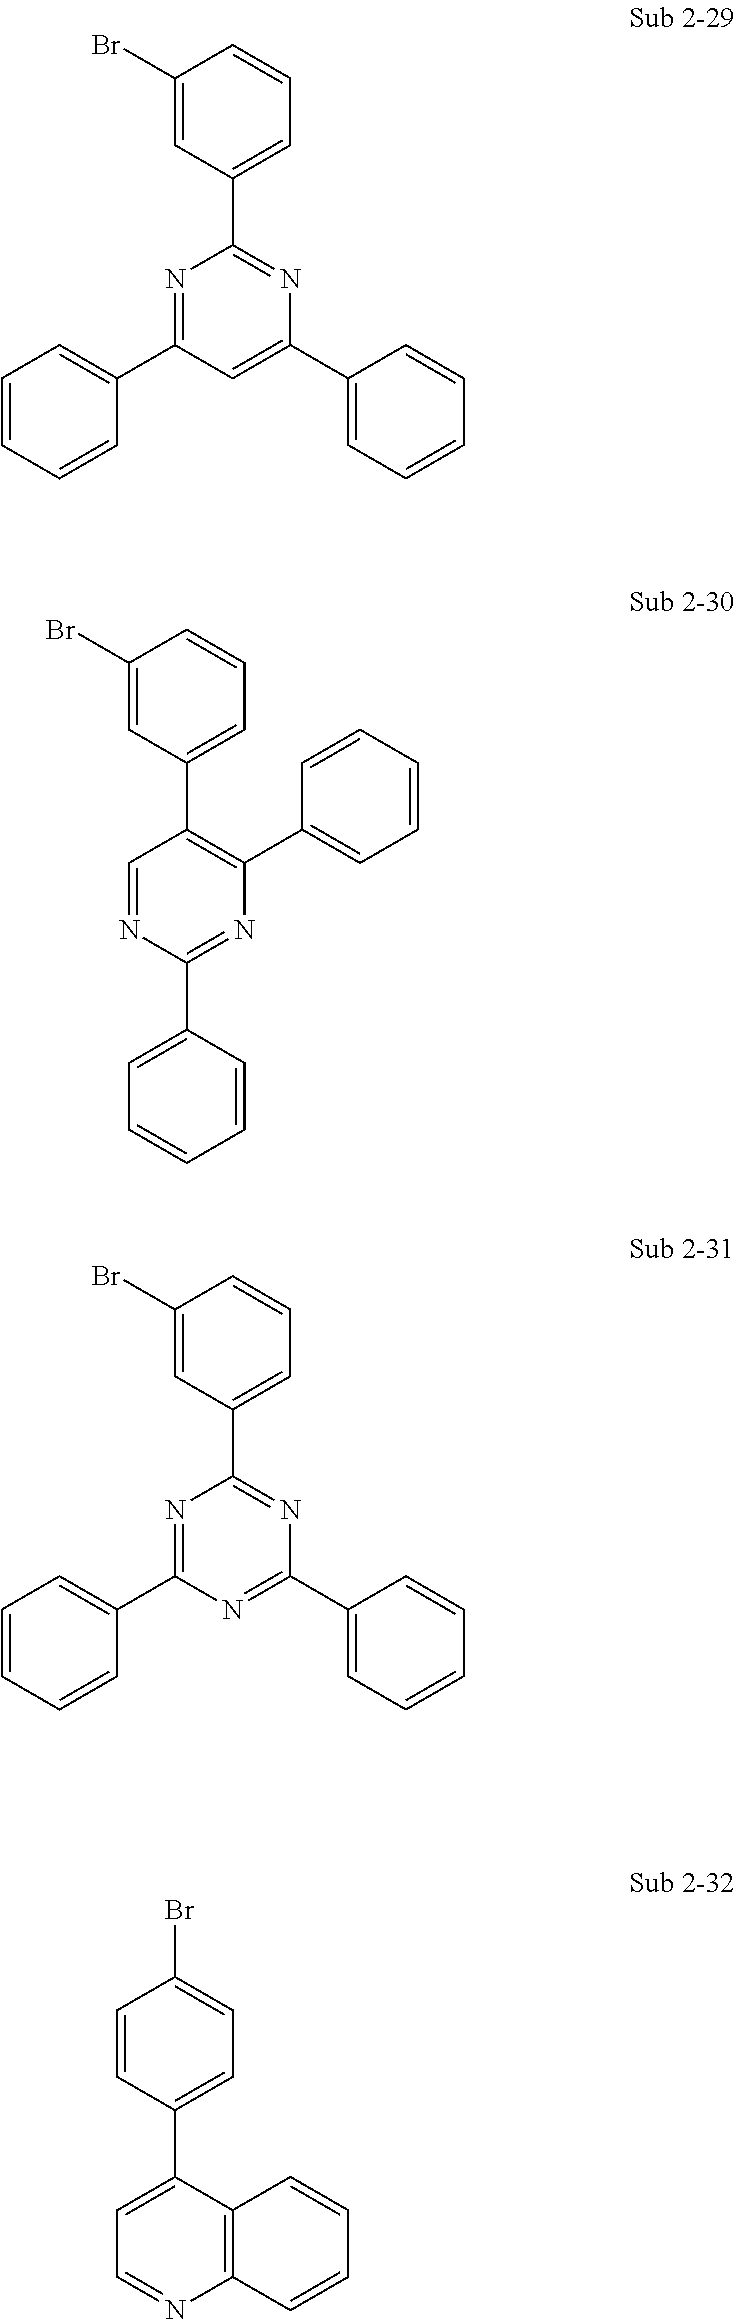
C1(Br)=CC(C2=NC(C3=CC=CC=C3)=CC(C3=CC=CC=C3)=N2)=CC=C1.C1(Br)=CC(C2=C(C3=CC=CC=C3)N=C(C3=CC=CC=C3)N=C2)=CC=C1.C1(Br)=CC(C2=NC(C3=CC=CC=C3)=NC(C3=CC=CC=C3)=N2)=CC=C1.C1=CC(C2=CC=NC3=C2C=CC=C3)=CC=C1Br
